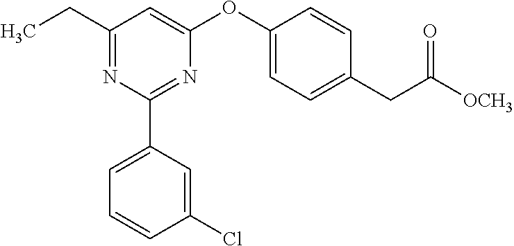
C1(C2=CC=CC(Cl)=C2)=NC(OC2=CC=C(CC([OCH3])=O)C=C2)=CC(CC)=N1
